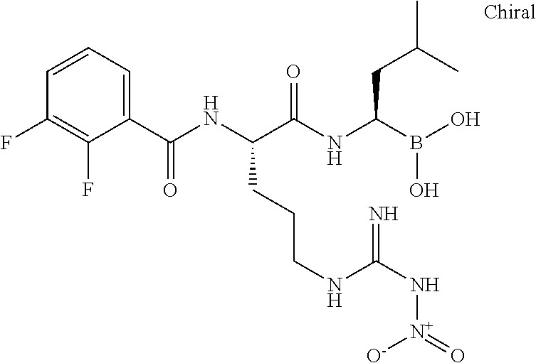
C1(C(NC(C(NC(B(O)O)CC(C)C)=O)CCCNC(N[N+](=O)[O-])=N)=O)=CC=CC(F)=C1F
